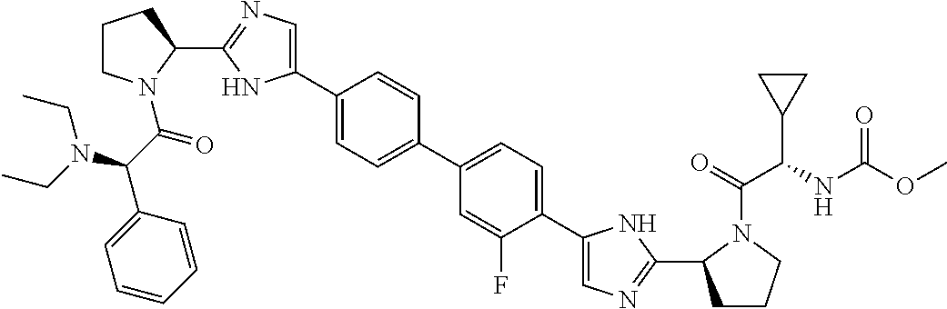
C1(C2=CN=C(C3CCCN3C(=O)C(N(CC)CC)C3=CC=CC=C3)N2)=CC=C(C2=CC=C(C3=CN=C(C4CCCN4C(=O)C(NC(OC)=O)C4CC4)N3)C(F)=C2)C=C1
